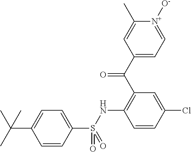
C1(C(C2=C(NS(C3=CC=C(C(C)(C)C)C=C3)(=O)=O)C=CC(Cl)=C2)=O)=CC=[N+]([O-])C(C)=C1
